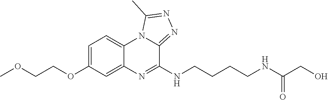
C1=C(OCCOC)C=C2C(=C1)N1C(=NN=C1C)C(NCCCCNC(CO)=O)=N2
